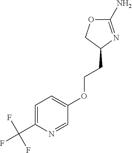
C1(N)=NC(CCOC2=CC=C(C(F)(F)F)N=C2)CO1
